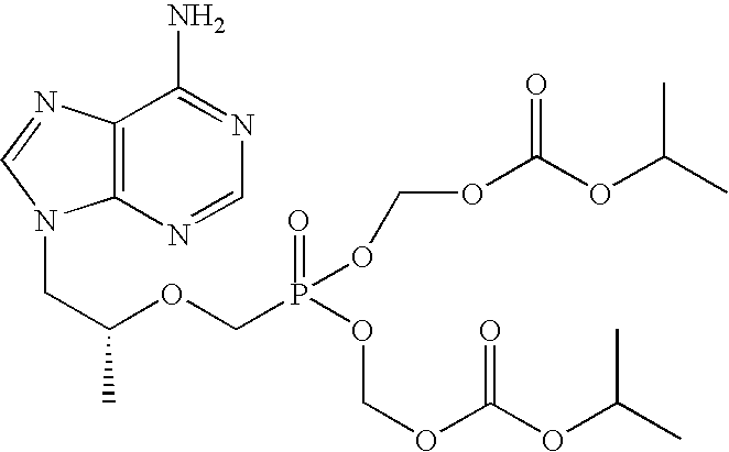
C12=C(N=CN=C1N)N(CC(C)OCP(=O)(OCOC(=O)OC(C)C)OCOC(OC(C)C)=O)C=N2
